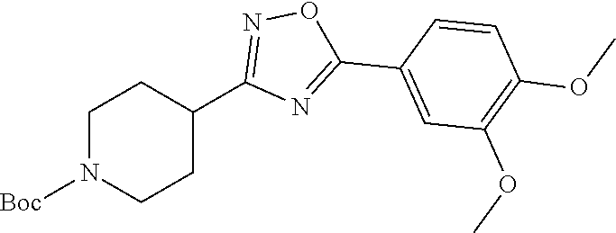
[Boc]N1CCC(C2=NOC(C3=CC(OC)=C(OC)C=C3)=N2)CC1
